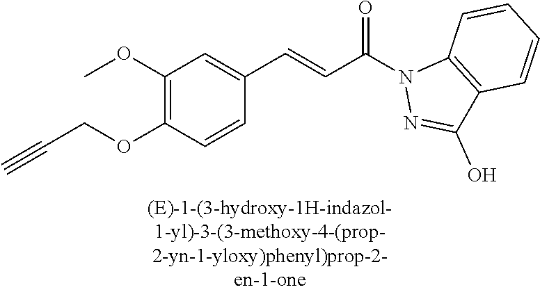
C1(OC)=C(OCC#C)C=CC(C=CC(=O)N2N=C(O)C3=C2C=CC=C3)=C1
